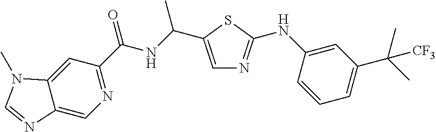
C1=C(C(NC(C2=NC=C3C(=C2)N(C)C=N3)=O)C)SC(NC2=CC(C(C)(C)[CF3])=CC=C2)=N1
